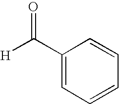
O=C(C1=CC=CC=C1)[H]
